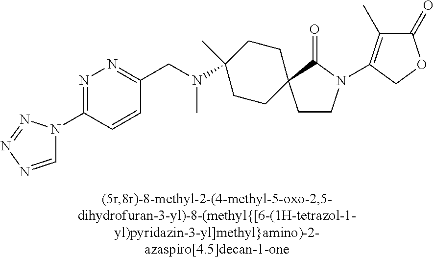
C1(N(CC2=NN=C(N3C=NN=N3)C=C2)C)(C)CCC2(CC1)CCN(C1=C(C)C(=O)OC1)C2=O
